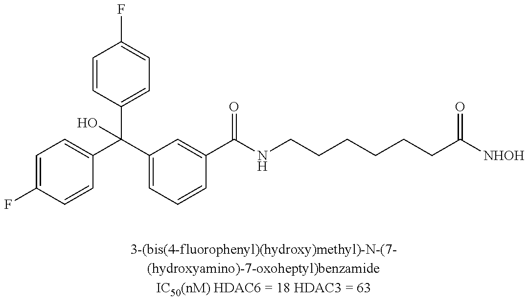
C1=C(F)C=CC(C(C2=CC=CC(C(=O)NCCCCCCC(=O)[NHOH])=C2)(C2=CC=C(F)C=C2)O)=C1
